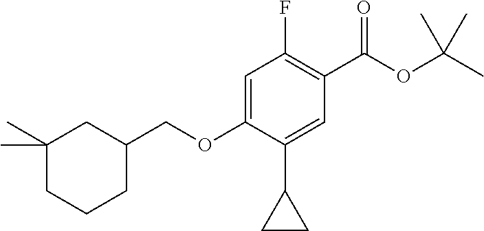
C1(F)=C(C(OC(C)(C)C)=O)C=C(C2CC2)C(OCC2CC(C)(C)CCC2)=C1
